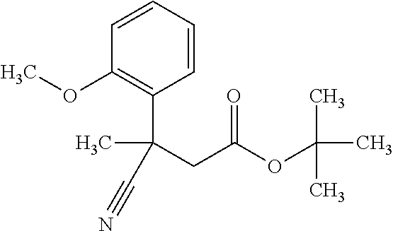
C1=CC=CC(C(C)(CC(OC(C)(C)C)=O)C#N)=C1OC
